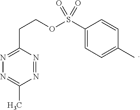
N1=C(C)N=NC(CCOS(=O)(C2=CC=C(C)C=C2)=O)=N1
